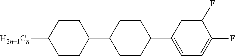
C1(C2CCC(C3CCC([H2n+1Cn])CC3)CC2)=CC=C(F)C(F)=C1
